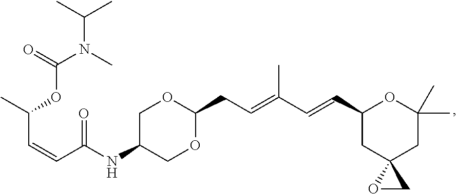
C1C(NC(C=CC(C)OC(N(C)C(C)C)=O)=O)COC(CC=C(C=CC2CC3(CC(C)(C)O2)OC3)C)O1
